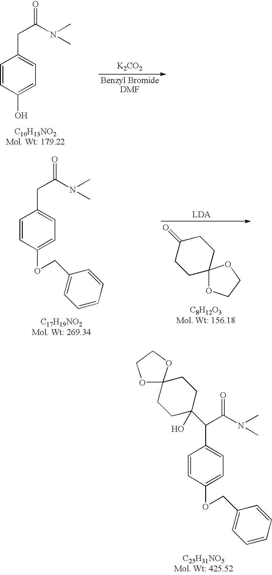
C1CC(C(C(N(C)C)=O)C2=CC=C(OCC3=CC=CC=C3)C=C2)(O)CCC12OCCO2.[K2CO2].C(C(N(C)C)=O)C1=CC=C(O)C=C1.C(C(N(C)C)=O)C1=CC=C(OCC2=CC=CC=C2)C=C1.C1C(=O)CCC2(C1)OCCO2
